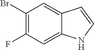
C1(Br)=C(F)C=C2C(=C1)C=CN2
